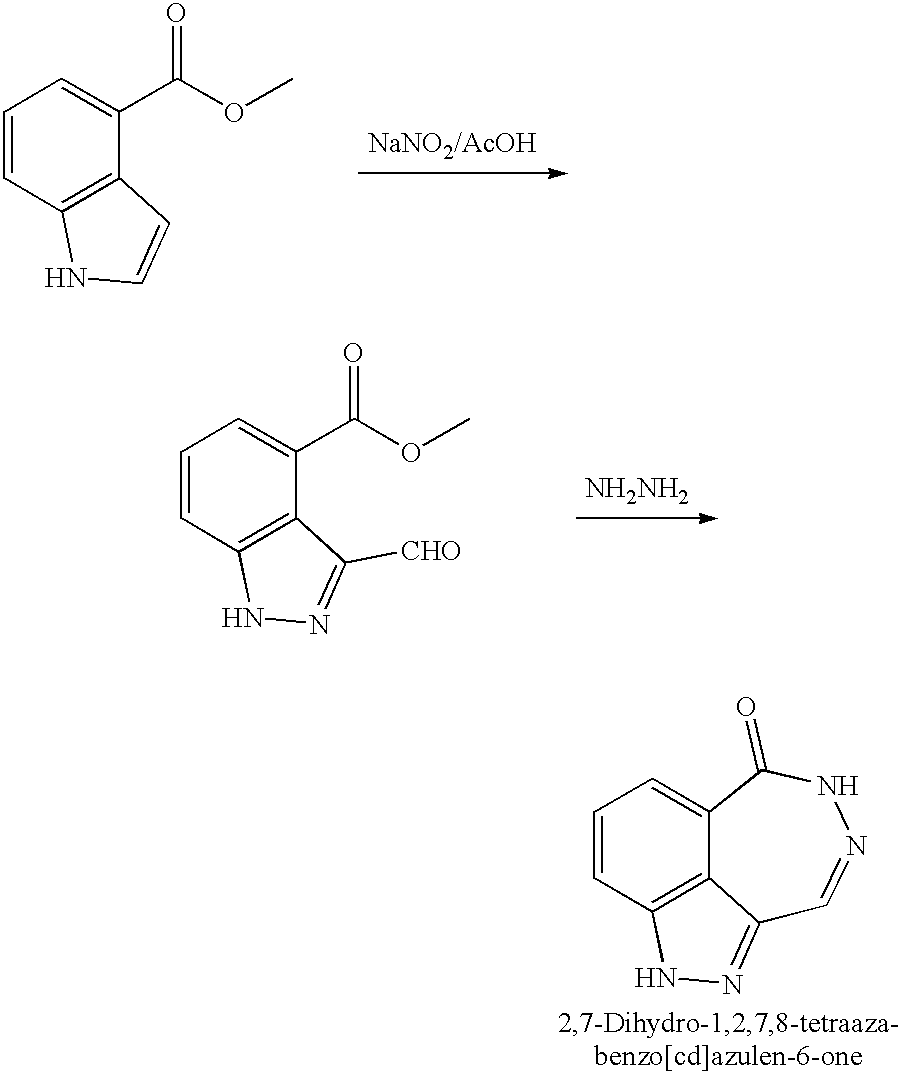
C1=CC2=C3C(=C1)C(=O)NN=CC3=NN2.C1=CC2=C(C(C(OC)=O)=C1)C=CN2.C1=CC2=C(C(C(OC)=O)=C1)C([CHO])=NN2.[NH2NH2]
